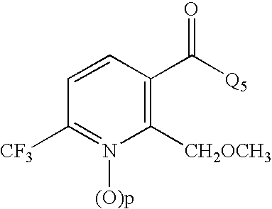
C1=CC(C([Q5])=O)=C([CH2OCH3])N([(O)p])=C1[CF3]
